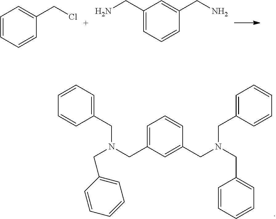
C1=CC=CC(CCl)=C1.C1(CN)=CC=CC(CN)=C1.C1=C(CN(CC2=CC=CC=C2)CC2=CC=CC=C2)C=C(CN(CC2=CC=CC=C2)CC2=CC=CC=C2)C=C1
